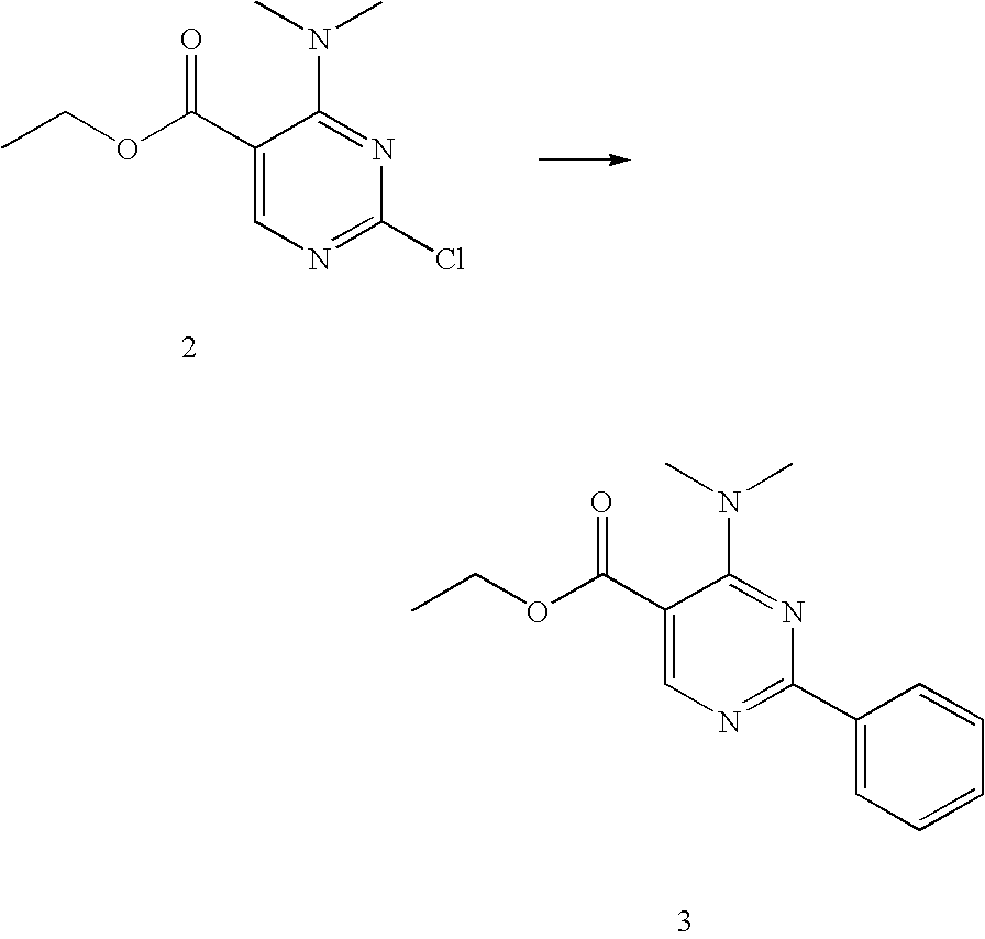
C1(C(OCC)=O)=CN=C(Cl)N=C1N(C)C.C1(C(OCC)=O)=CN=C(C2=CC=CC=C2)N=C1N(C)C
